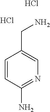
C1=CC(N)=NC=C1CN.Cl.Cl
